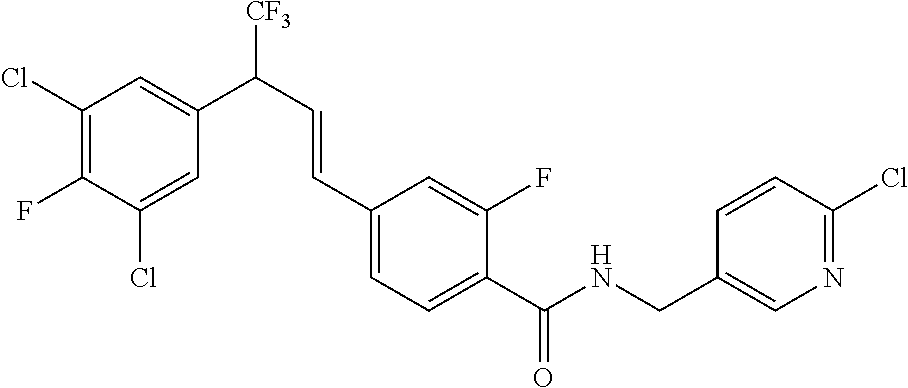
N(C(C1=CC=C(C=CC([CF3])C2=CC(Cl)=C(F)C(Cl)=C2)C=C1F)=O)CC1=CN=C(Cl)C=C1
